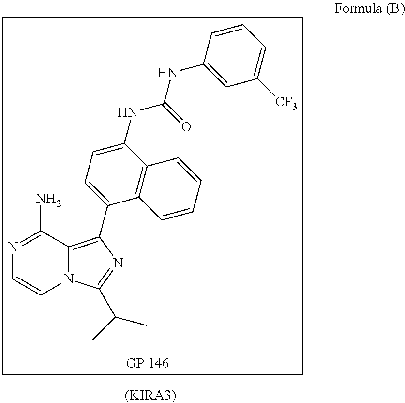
C1=CN2C(=C(C3=CC=C(NC(NC4=CC([CF3])=CC=C4)=O)C4=C3C=CC=C4)N=C2C(C)C)C(N)=N1.[(KIRA3)]
